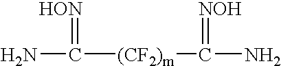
NC([(CF2)m]C(N)=[NOH])=[HON]
